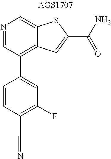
N1=CC(C2=CC(F)=C(C#N)C=C2)=C2C(=C1)SC(C(N)=O)=C2
